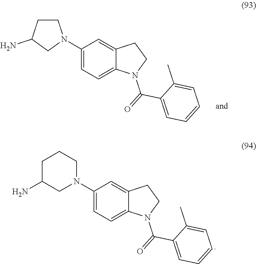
N1(C2=CC=C3C(=C2)CCN3C(=O)C2=CC=CC=C2C)CCCC(N)C1.C1CC(N)CN1C1=CC=C2C(=C1)CCN2C(=O)C1=CC=CC=C1C
